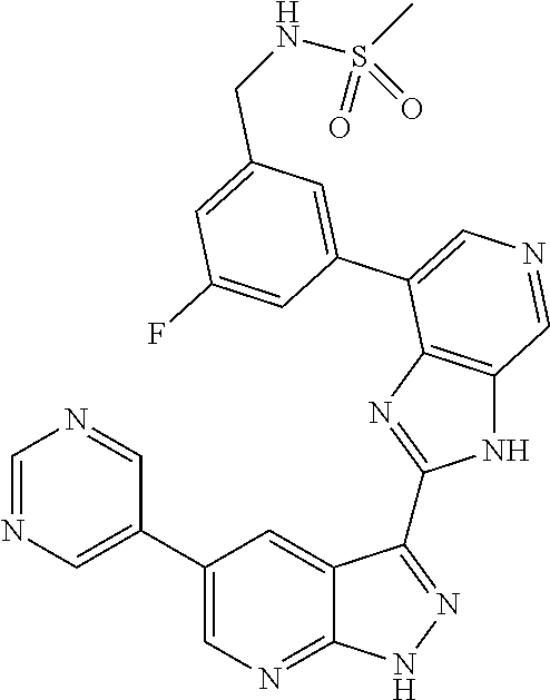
C1=C(C2=CN=CC3=C2N=C(C2=NNC4=NC=C(C5=CN=CN=C5)C=C42)N3)C=C(F)C=C1CNS(=O)(C)=O
